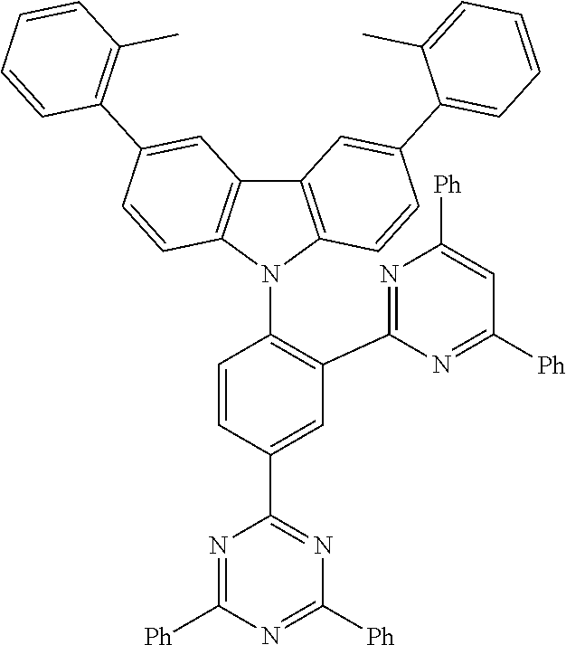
C1=C(C2=NC([Ph])=NC([Ph])=N2)C=CC(N2C3=C(C4=C2C=CC(C2=C(C)C=CC=C2)=C4)C=C(C2=CC=CC=C2C)C=C3)=C1C1=NC([Ph])=CC([Ph])=N1
